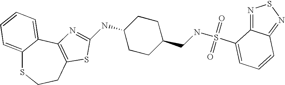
C12=CC=CC=C1C1=C(CCS2)SC(NC2CCC(CNS(C3=CC=CC4=NSN=C43)(=O)=O)CC2)=N1
